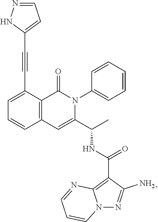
C1=C(C#CC2=CC=NN2)C2=C(C=C1)C=C(C(C)NC(=O)C1=C3N(N=C1N)C=CC=N3)N(C1=CC=CC=C1)C2=O
